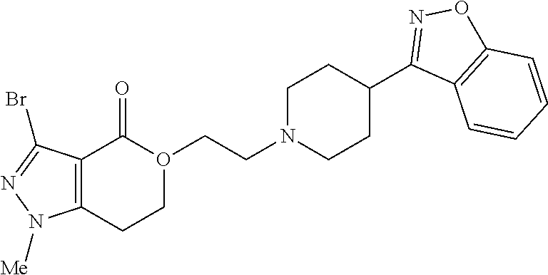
O1(CCN2CCC(C3=NOC4=C3C=CC=C4)CC2)C(=O)C2=C(CC1)N([Me])N=C2Br
